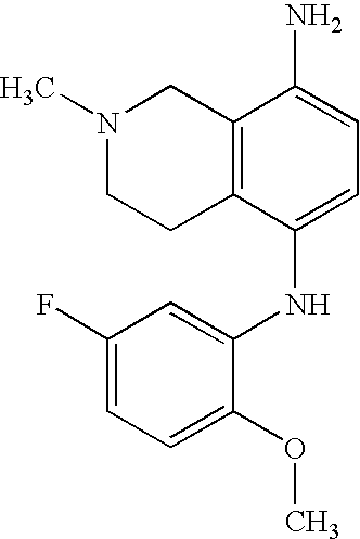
N1(C)CCC2=C(C1)C(N)=CC=C2NC1=CC(F)=CC=C1OC
